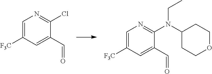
C1=C([F3C])C=C(C=O)C(Cl)=N1.C1=C([F3C])C=C(C=O)C(N(C2CCOCC2)CC)=N1
